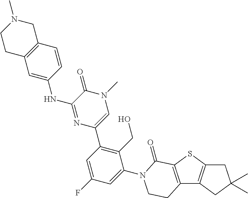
C12=C(C=CC(NC3=NC(C4=C(CO)C(N5C(=O)C6=C(C7=C(S6)CC(C)(C)C7)CC5)=CC(F)=C4)=CN(C)C3=O)=C1)CN(C)CC2
